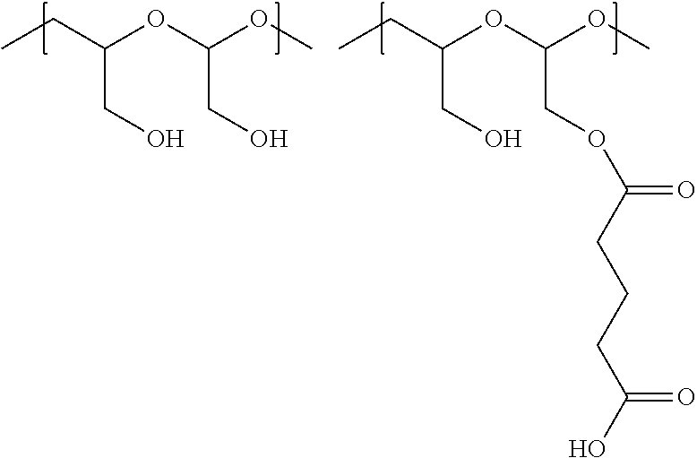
CCC(OC(OC)COC(CCCC(O)=O)=O)CO.CCC(OC(OC)CO)CO
